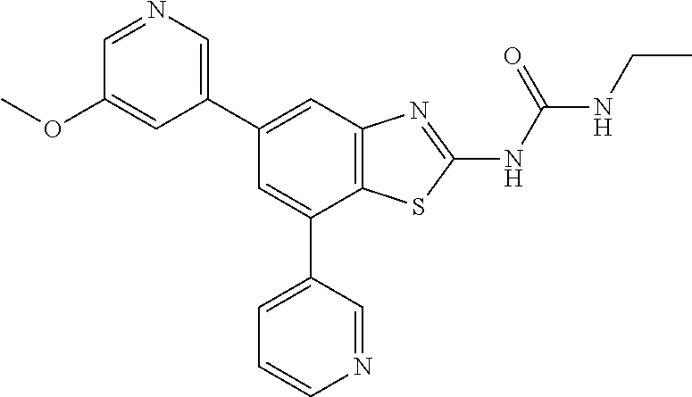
C12=C(C=C(C3=CN=CC(OC)=C3)C=C1C1=CC=CN=C1)N=C(NC(NCC)=O)S2
